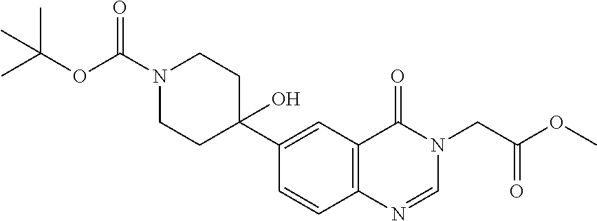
C1=CC2=C(C=C1C1(O)CCN(C(=O)OC(C)(C)C)CC1)C(=O)N(CC(=O)OC)C=N2
